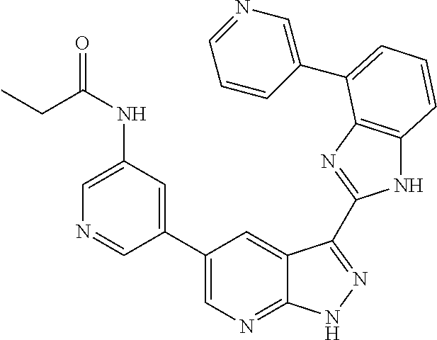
C1(C2=CN=C3C(=C2)C(C2=NC4=C(N2)C=CC=C4C2=CN=CC=C2)=NN3)=CC(NC(CC)=O)=CN=C1
